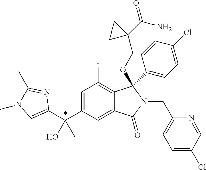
C1=C(C(C2=CN(C)C(C)=N2)(O)C)C=C2C(=C1F)C(C1=CC=C(Cl)C=C1)(OCC1(C(=O)N)CC1)N(CC1=CC=C(Cl)C=N1)C2=O
